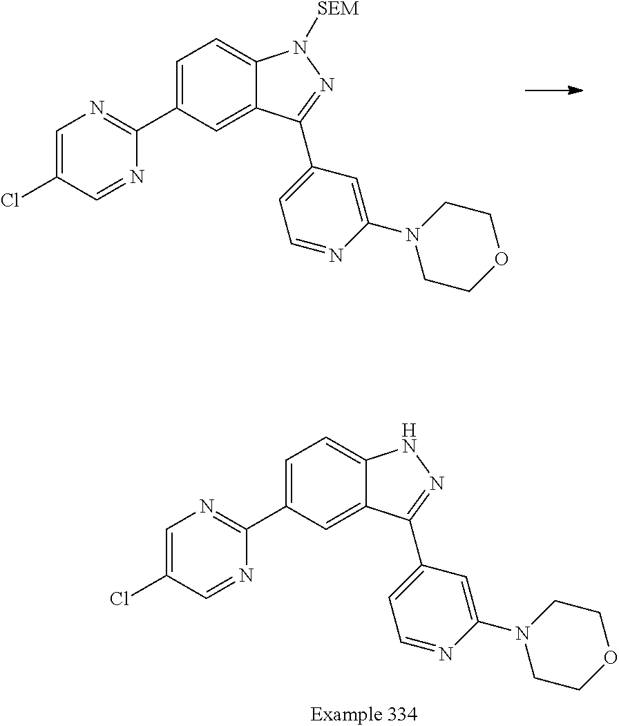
C1(C2=CC=C3C(=C2)C(C2=CC=NC(N4CCOCC4)=C2)=NN3[SEM])=NC=C(Cl)C=N1.C1(C2=CC=C3C(=C2)C(C2=CC=NC(N4CCOCC4)=C2)=NN3)=NC=C(Cl)C=N1
